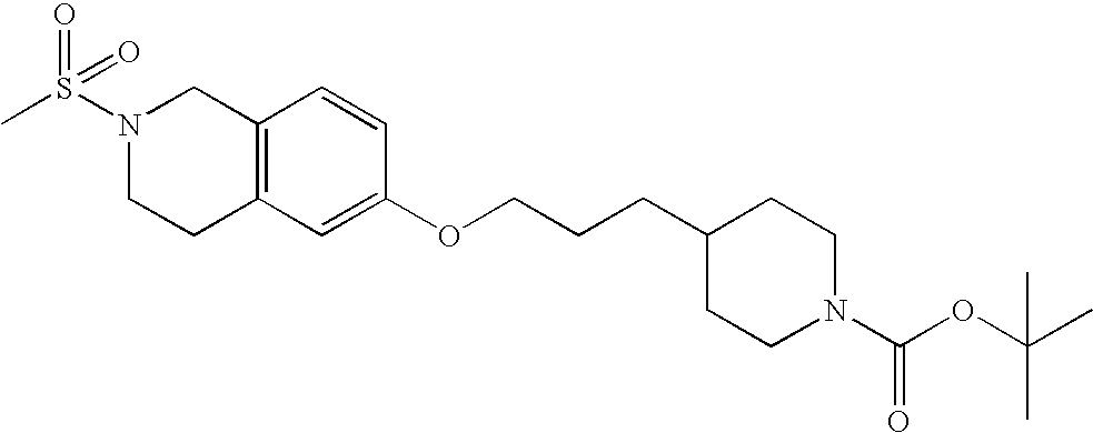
N1(S(C)(=O)=O)CCC2=C(C=CC(OCCCC3CCN(C(OC(C)(C)C)=O)CC3)=C2)C1
